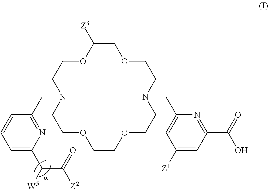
C1C([Z3])OCCN(CC2=NC(C(C([Z2])=O)[W5])=CC=C2)CCOCCOCCN(CC2=CC([Z1])=CC(C(O)=O)=N2)CCO1
